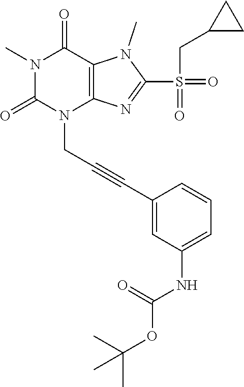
N1(C)C(=O)N(CC#CC2=CC(NC(OC(C)(C)C)=O)=CC=C2)C2=C(C1=O)N(C)C(S(=O)(CC1CC1)=O)=N2
